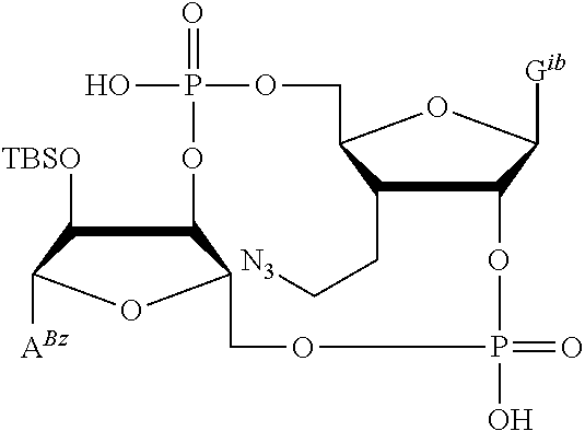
C1(CC[N3])C2C([Gib])OC1COP(=O)(O)OC1C([TBSO])C([ABz])OC1COP(O)(=O)O2
